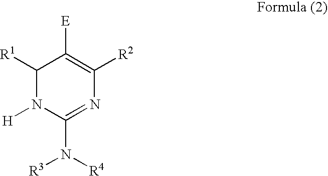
C1([R1])N([H])C(N([R4])[R3])=NC([R2])=C1[E]
